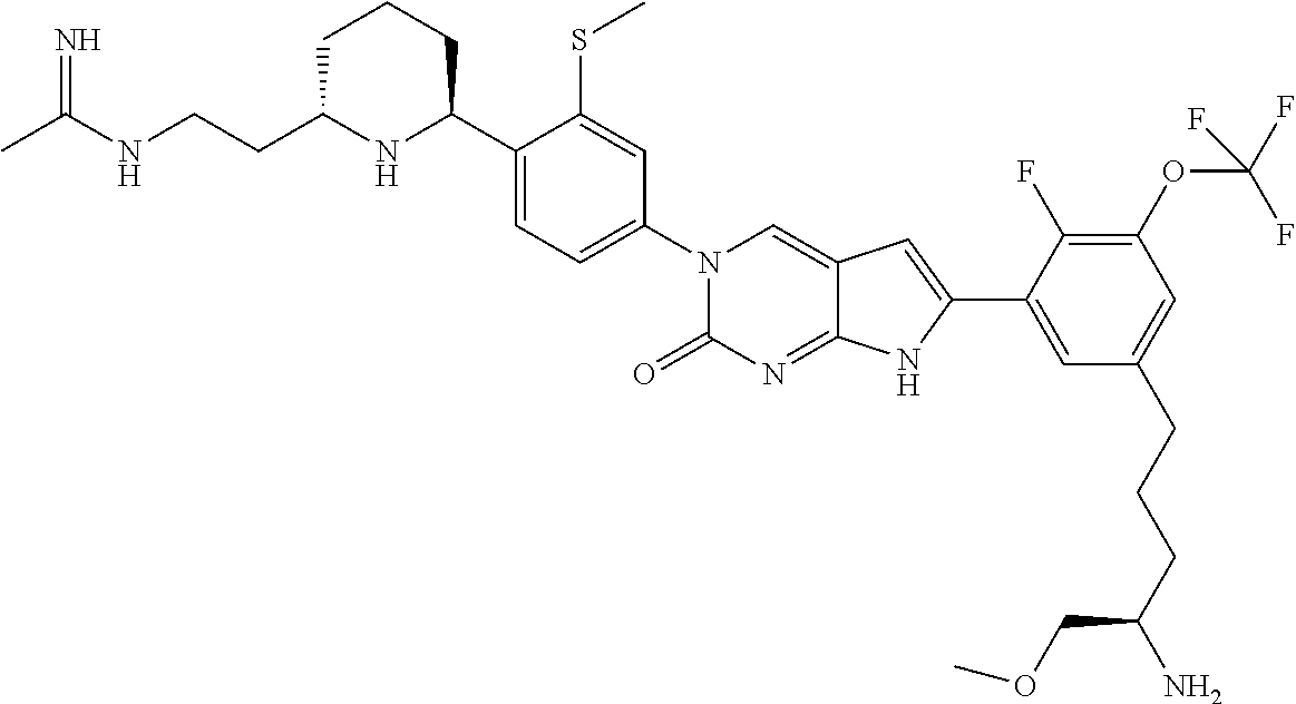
CC(NCCC1NC(C2=CC=C(N3C(=O)N=C4C(=C3)C=C(C3=CC(CCCC(N)COC)=CC(OC(F)(F)F)=C3F)N4)C=C2SC)CCC1)=N
